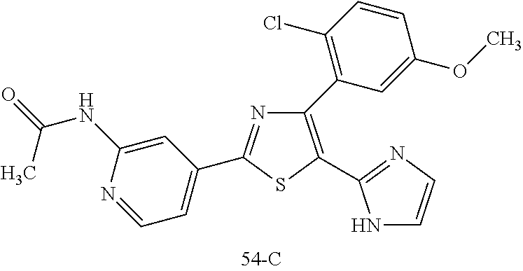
N1=C(C2=CC=NC(NC(=O)C)=C2)SC(C2=NC=CN2)=C1C1=C(Cl)C=CC(OC)=C1
